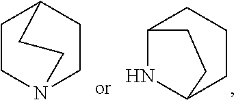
C1CC2CCN1CC2.C1CCC2NC1CC2
